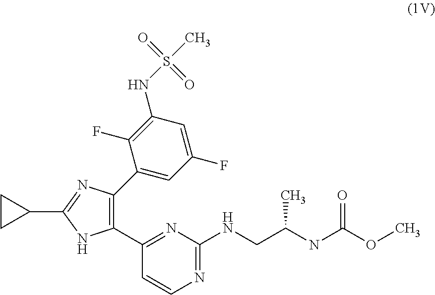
C1(C2=C(C3=CC(F)=CC(NS(=O)(=O)C)=C3F)N=C(C3CC3)N2)=NC(NCC(NC(OC)=O)C)=NC=C1
